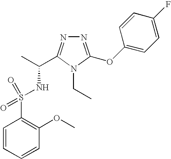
N1=C(OC2=CC=C(F)C=C2)N(CC)C(C(C)NS(C2=C(OC)C=CC=C2)(=O)=O)=N1
